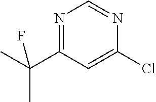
N1=C(C(C)(C)F)C=C(Cl)N=C1
